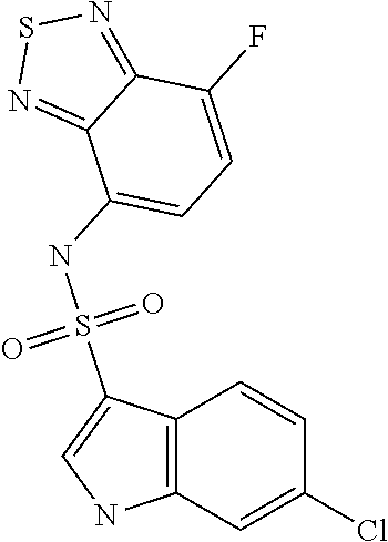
S1N=C2C(=N1)C(NS(=O)(=O)C1=CNC3=C1C=CC(Cl)=C3)=CC=C2F
